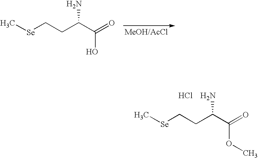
[Se](CCC(C(=O)O)N)C.[Se](CCC(C(=O)OC)N)C.Cl
